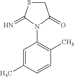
C1=C(C)C=CC(C)=C1N1C(=O)CSC1=N
